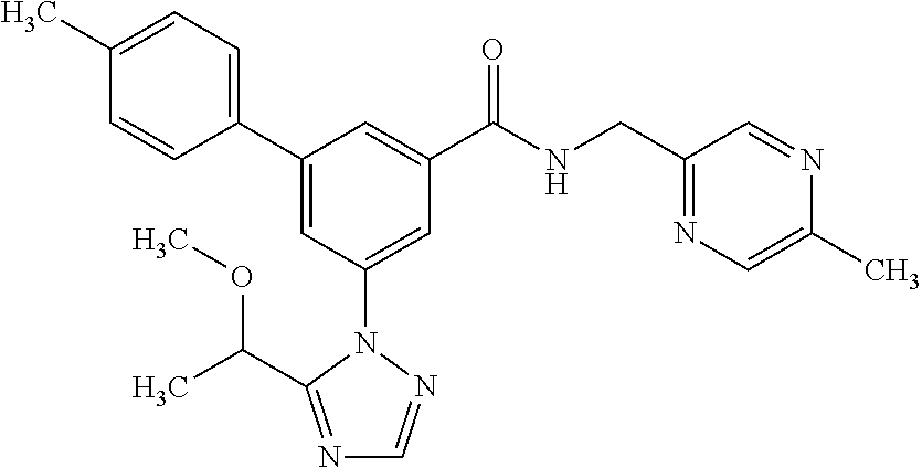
C1(C2=CC(N3N=CN=C3C(C)OC)=CC(C(NCC3=NC=C(C)N=C3)=O)=C2)=CC=C(C)C=C1
